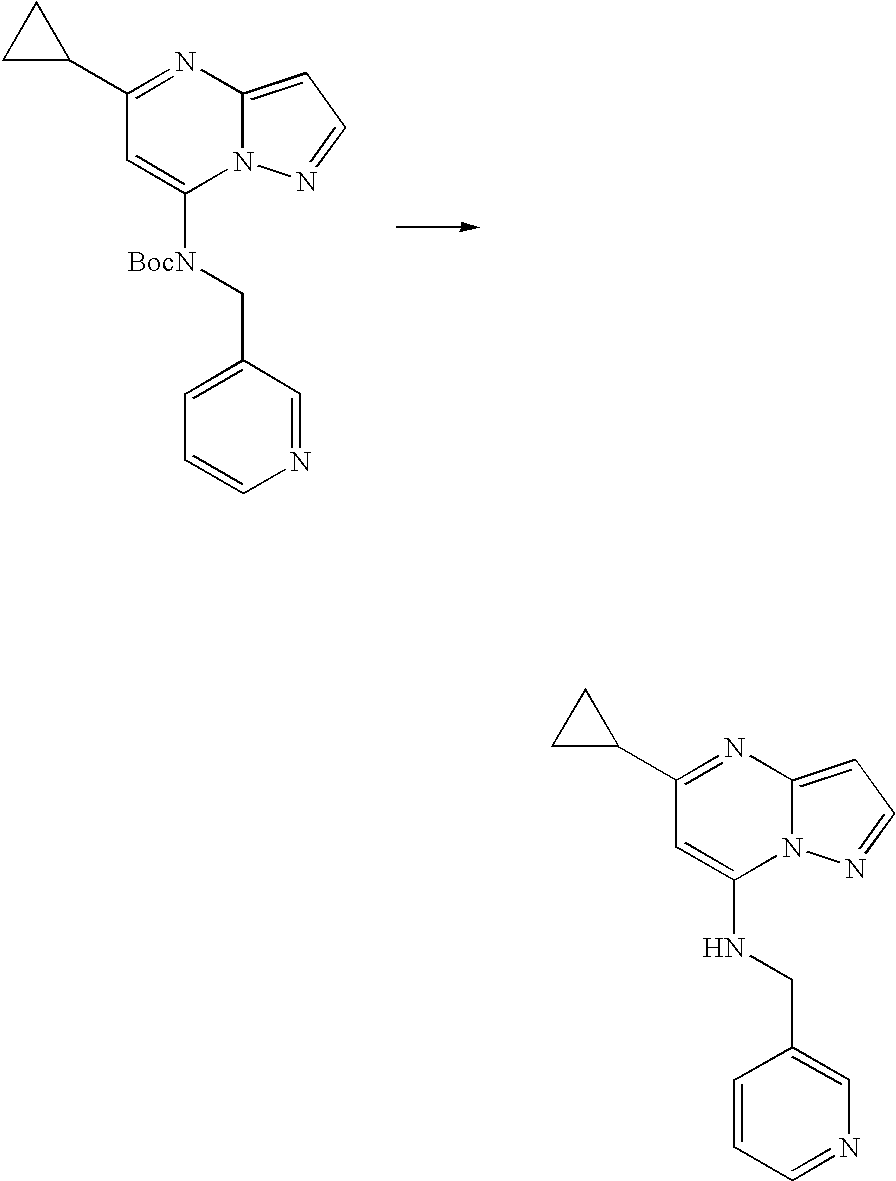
C1(C2CC2)=NC2=CC=NN2C(NCC2=CN=CC=C2)=C1.C1(C2CC2)=NC2=CC=NN2C([BocN]CC2=CC=CN=C2)=C1
